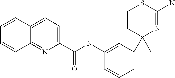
C1(C)(C2=CC=CC(NC(C3=CC=C4C(=N3)C=CC=C4)=O)=C2)N=C(N)SCC1
